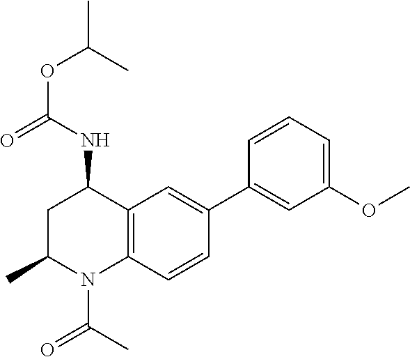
C(OC(C)C)(=O)NC1CC(C)N(C(C)=O)C2=C1C=C(C1=CC(OC)=CC=C1)C=C2
